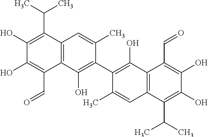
C12=C(C(O)=C(C3=C(O)C4=C(C=C3C)C(C(C)C)=C(O)C(O)=C4C=O)C(C)=C1)C(C=O)=C(O)C(O)=C2C(C)C
